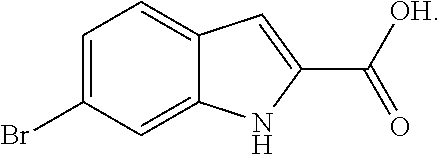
C1=C(Br)C=C2C(=C1)C=C(C([OH])=O)N2
